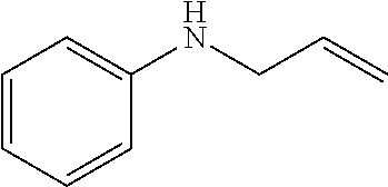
C1(NCC=C)=CC=CC=C1
